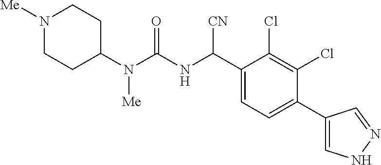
C1(N(C(NC(C2=CC=C(C3=CNN=C3)C(Cl)=C2Cl)[CN])=O)[Me])CCN([Me])CC1
